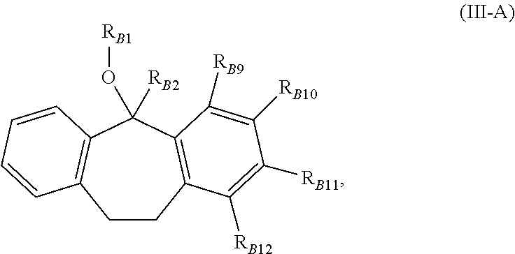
C1CC2=C(C(O[RB1])([RB2])C3=C1C=CC=C3)C([RB9])=C([RB10])C([RB11])=C2[RB12]
